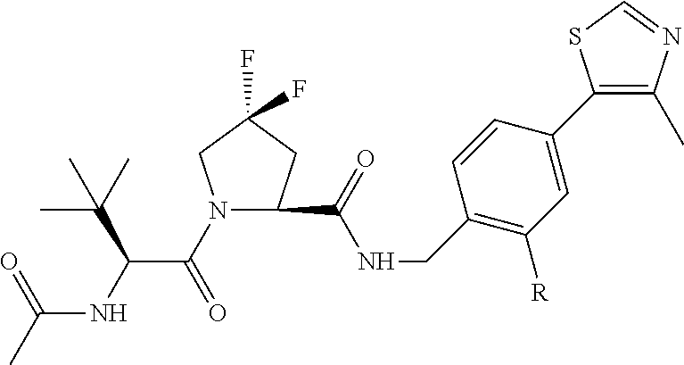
N1(C(C(NC(C)=O)C(C)(C)C)=O)CC(F)(F)CC1C(NCC1=C([R])C=C(C2=C(C)N=CS2)C=C1)=O
